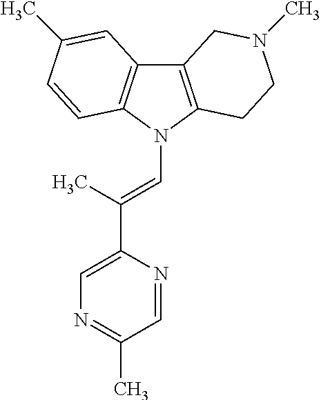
C12=C(N(C=C(C3=CN=C(C)C=N3)C)C3=C1C=C(C)C=C3)CCN(C)C2
